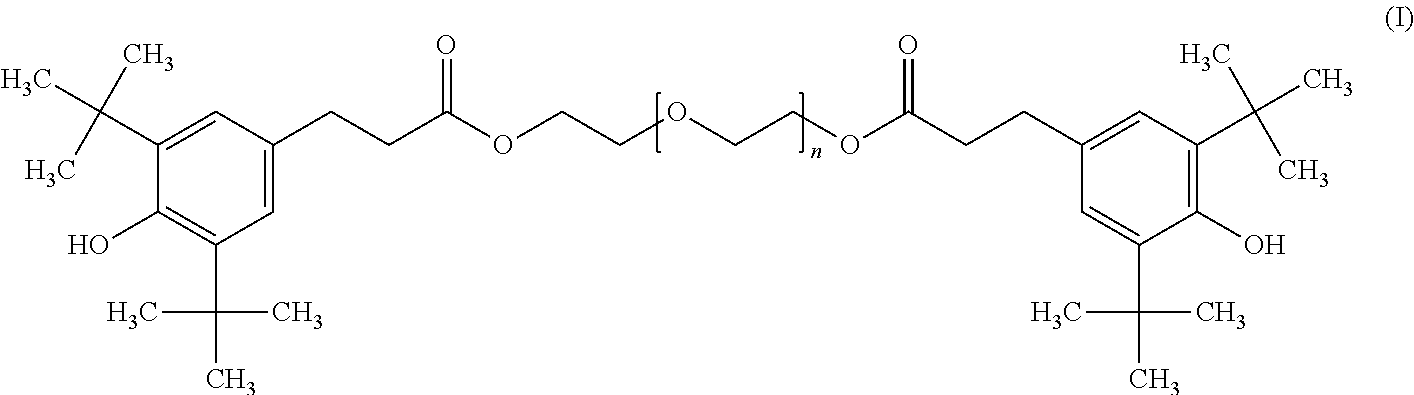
C1(C(C)(C)C)=CC(CCC(OCCOCCOC(CCC2=CC(C(C)(C)C)=C(O)C(C(C)(C)C)=C2)=O)=O)=CC(C(C)(C)C)=C1O
